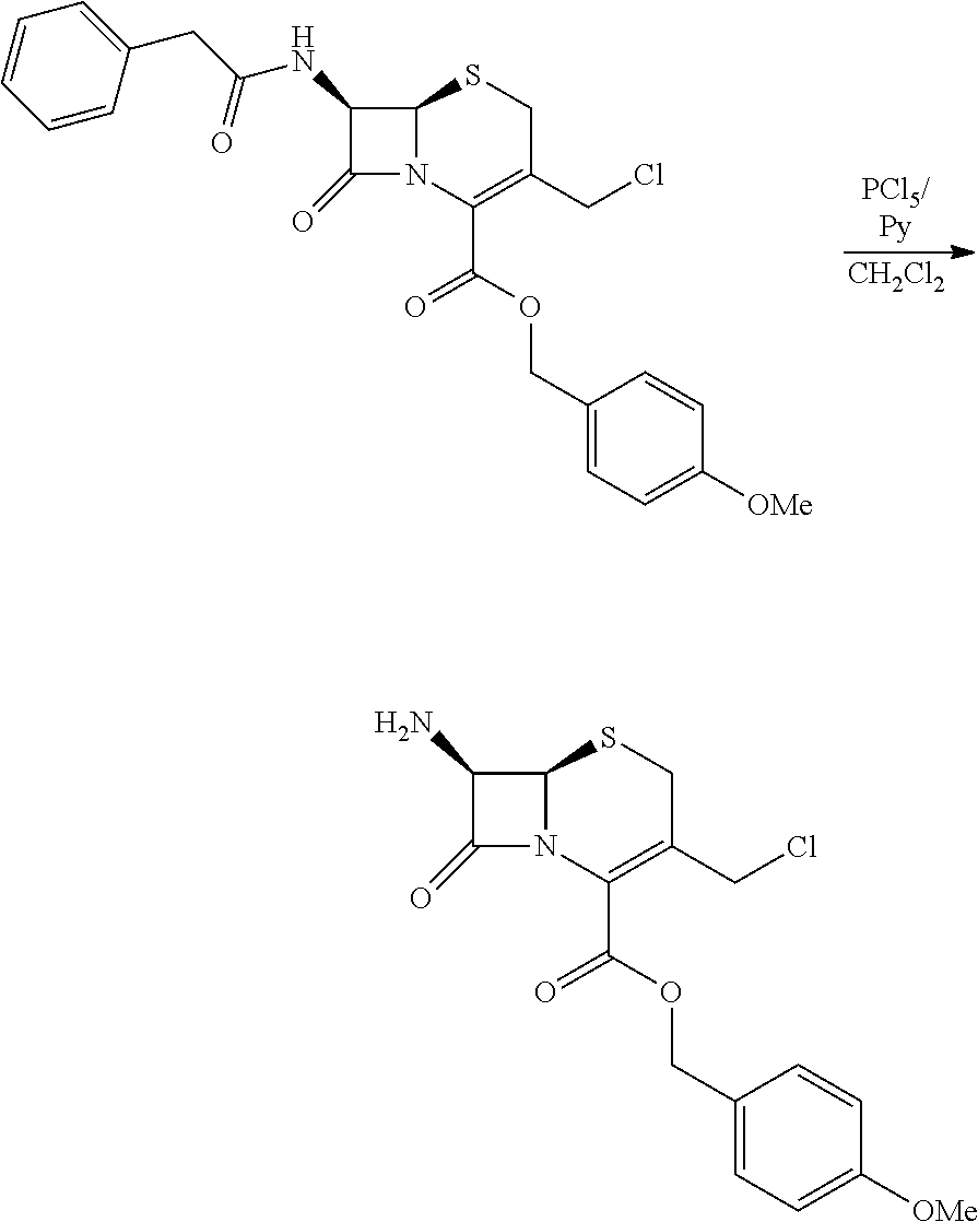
C1(NC(CC2=CC=CC=C2)=O)C(=O)N2C1SCC(CCl)=C2C(OCC1=CC=C([OMe])C=C1)=O.[CH2Cl2].[PCl5/Py].C1(N)C(=O)N2C1SCC(CCl)=C2C(OCC1=CC=C([OMe])C=C1)=O
